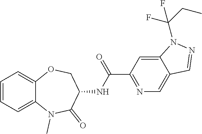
C12=CC=CC=C1OCC(NC(C1=NC=C3C(=C1)N(C(CC)(F)F)N=C3)=O)C(=O)N2C
